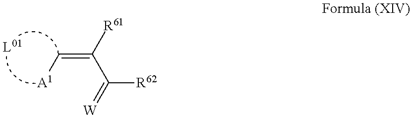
C(=C(C([R62])=[W])[R61])[A1]
